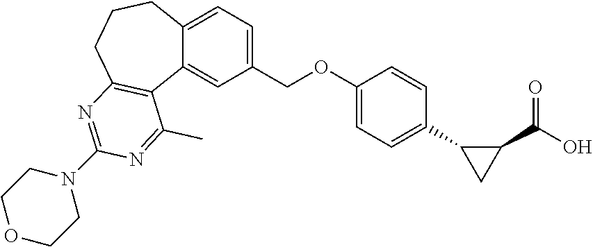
C(OC1=CC=C(C2CC2C(O)=O)C=C1)C1=CC=C2C(=C1)C1=C(CCC2)N=C(N2CCOCC2)N=C1C
